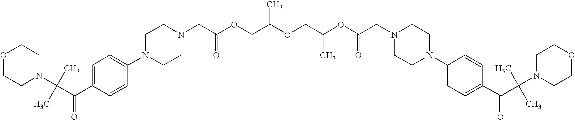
C(C(C1=CC=C(N2CCN(CC(OCC(OCC(OC(CN3CCN(C4=CC=C(C(C(C)(C)N5CCOCC5)=O)C=C4)CC3)=O)C)C)=O)CC2)C=C1)=O)(C)(C)N1CCOCC1
